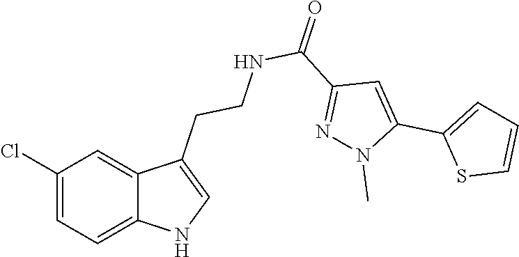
C1(Cl)=CC=C2C(=C1)C(CCNC(C1=NN(C)C(C3=CC=CS3)=C1)=O)=CN2
